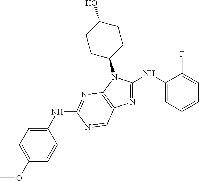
N1=C(NC2=CC=CC=C2F)N(C2CCC(O)CC2)C2=C1C=NC(NC1=CC=C(OC)C=C1)=N2
